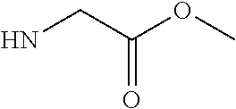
NCC(OC)=O
